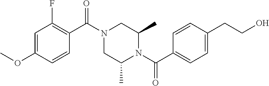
C1=C(OC)C=CC(C(N2CC(C)N(C(C3=CC=C(CCO)C=C3)=O)C(C)C2)=O)=C1F
